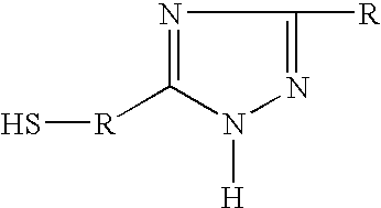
N1=C([R]S)N([H])N=C1[R]
